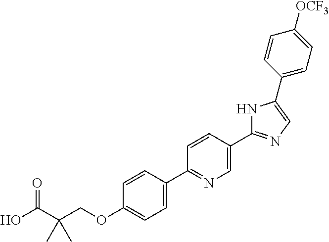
OC(C(COC1=CC=C(C2=NC=C(C3=NC=C(C4=CC=C([OCF3])C=C4)N3)C=C2)C=C1)(C)C)=O
